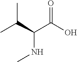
CC(C)C(C(O)=O)NC
